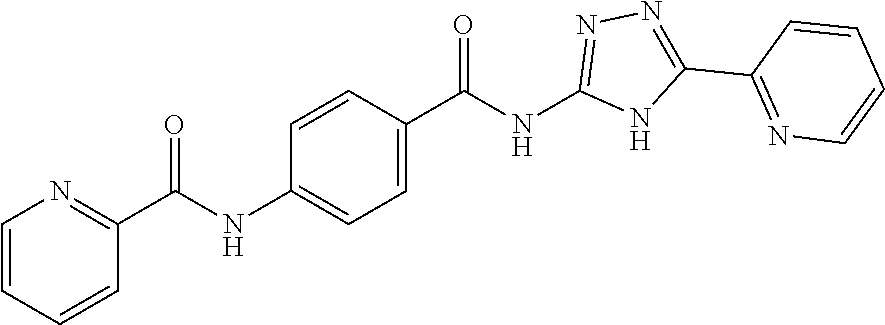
C(NC1=NN=C(C2=NC=CC=C2)N1)(=O)C1=CC=C(NC(C2=NC=CC=C2)=O)C=C1
